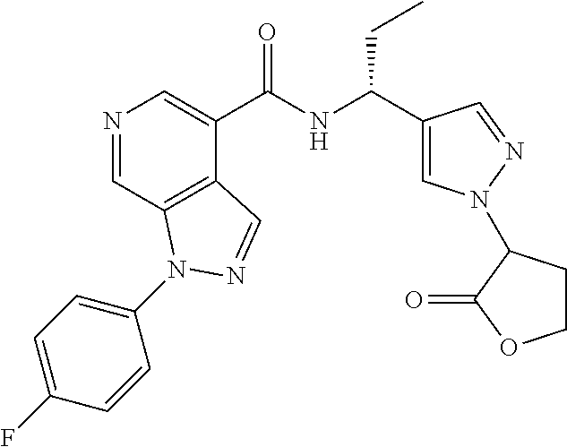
N1=CC2=C(C(C(NC(C3=CN(C4CCOC4=O)N=C3)CC)=O)=C1)C=NN2C1=CC=C(F)C=C1
